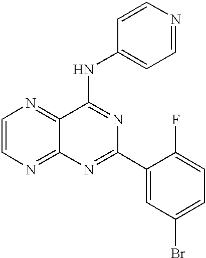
C1=CN=C2C(=N1)C(NC1=CC=NC=C1)=NC(C1=CC(Br)=CC=C1F)=N2
